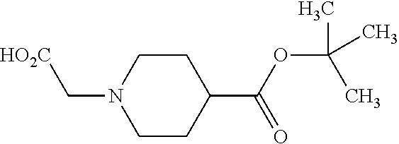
C(N1CCC(C(OC(C)(C)C)=O)CC1)[HO2C]
